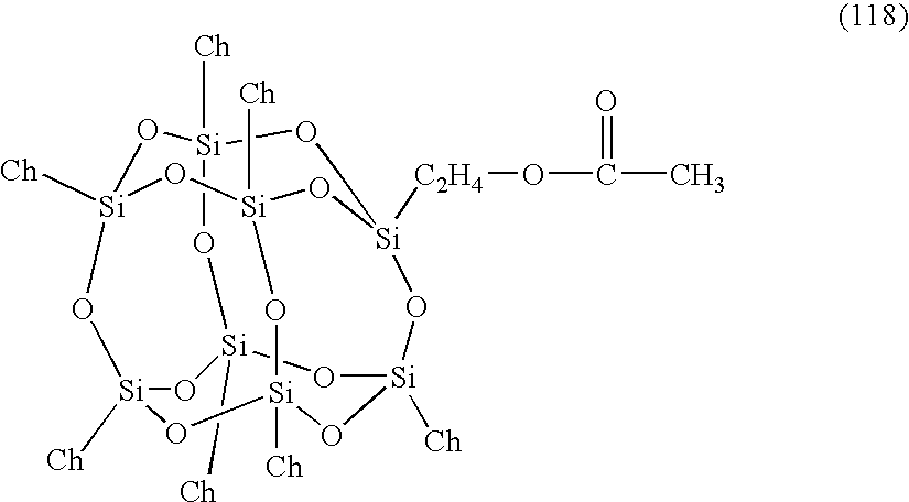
O1[Si]2([Ch])O[Si]3([Ch])O[Si]4([C2H4]OC(=O)C)CO[Si]1([Ch])O[Si]1([Ch])O[Si]([Ch])(O2)O[Si]([Ch])(O[Si]([Ch])(O1)O4)O3
